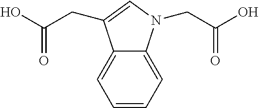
C1=CC=C2C(=C1)C(CC(O)=O)=CN2CC(O)=O
